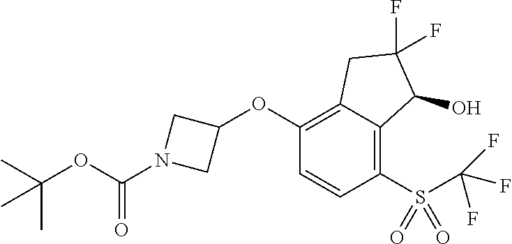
O(C1=C2C(=C(S(C(F)(F)F)(=O)=O)C=C1)C(O)C(F)(F)C2)C1CN(C(=O)OC(C)(C)C)C1
